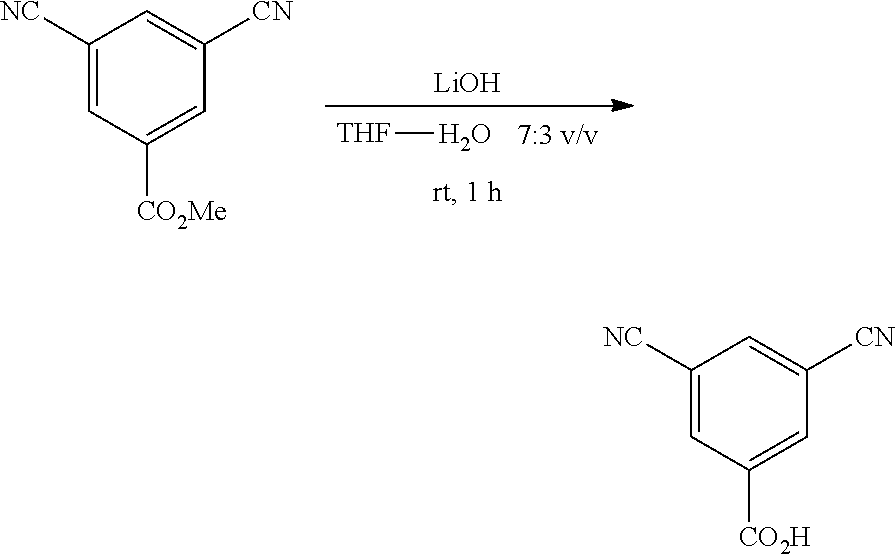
[LiOH].[THF]O.C1([NC])=CC([CO2Me])=CC([CN])=C1.C1([NC])=CC([CO2H])=CC([CN])=C1
